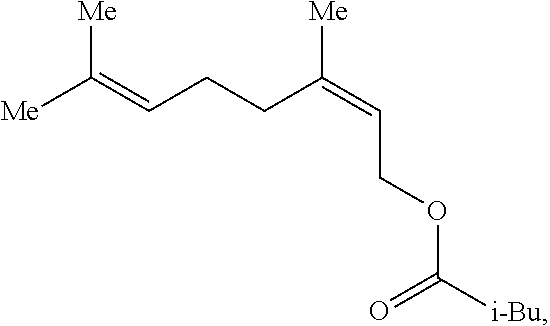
[Me]C(=CCCC(=CCOC([i-Bu])=O)[Me])[Me]
